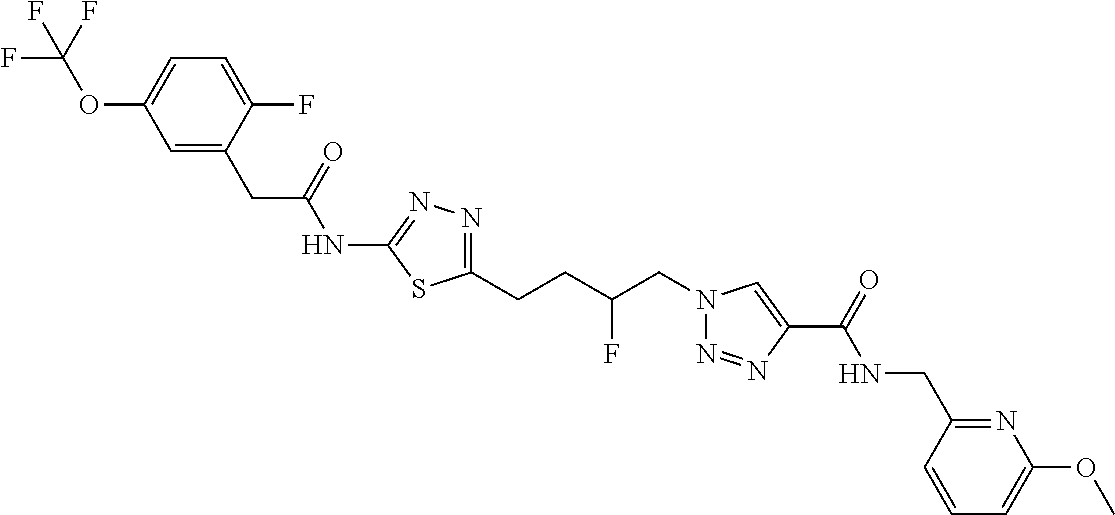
C1=C(F)C(CC(NC2=NN=C(CCC(CN3N=NC(C(=O)NCC4=NC(OC)=CC=C4)=C3)F)S2)=O)=CC(OC(F)(F)F)=C1
